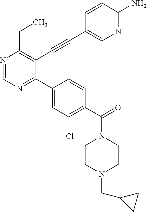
C(C1=C(C#CC2=CN=C(N)C=C2)C(C2=CC(Cl)=C(C(N3CCN(CC4CC4)CC3)=O)C=C2)=NC=N1)C
